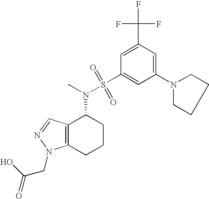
C1(N2CCCC2)=CC(C(F)(F)F)=CC(S(=O)(=O)N(C)C2C3=C(CCC2)N(CC(=O)O)N=C3)=C1
